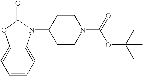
C12=CC=CC=C1N(C1CCN(C(=O)OC(C)(C)C)CC1)C(=O)O2
